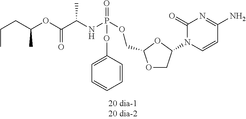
O1CC(N2C=CC(N)=NC2=O)OC1COP(NC(C(OC(CCC)C)=O)C)(=O)OC1=CC=CC=C1
